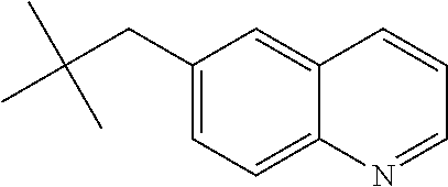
CC(CC1=CC=C2C(=C1)C=CC=N2)(C)C
